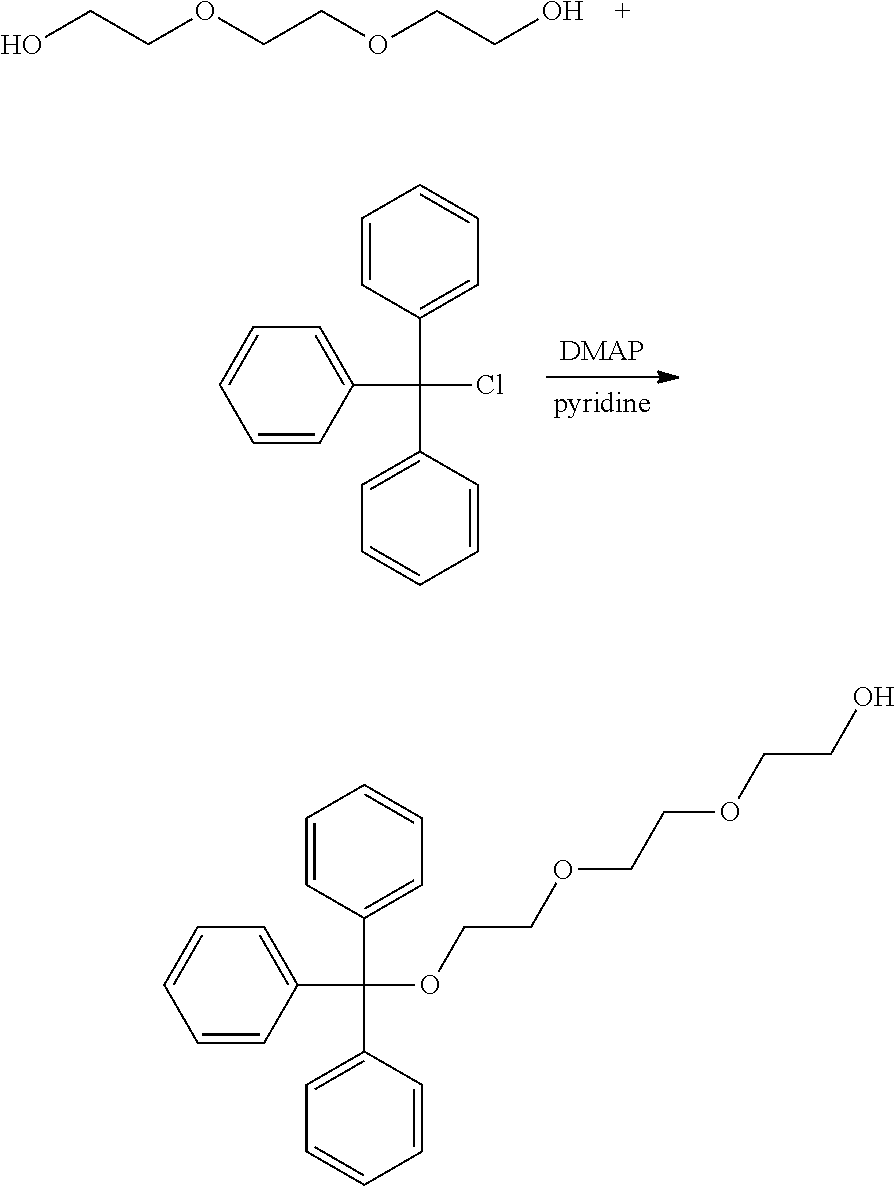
OCCOCCOCCO.C1(C(Cl)(C2=CC=CC=C2)C2=CC=CC=C2)=CC=CC=C1.C1(C(OCCOCCOCCO)(C2=CC=CC=C2)C2=CC=CC=C2)=CC=CC=C1
